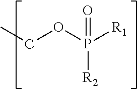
CCOP([R1])([R2])=O
